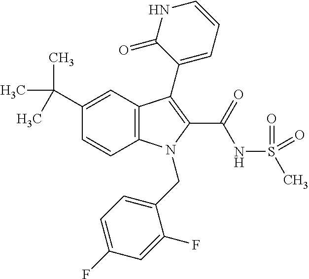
C1(C(C)(C)C)=CC2=C(C=C1)N(CC1=CC=C(F)C=C1F)C(C(NS(C)(=O)=O)=O)=C2C1=CC=CNC1=O
